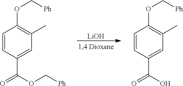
[LiOH].C1=CC(C(=O)O)=CC(C)=C1OC[Ph].C1=CC(C(=O)OC[Ph])=CC(C)=C1OC[Ph]
